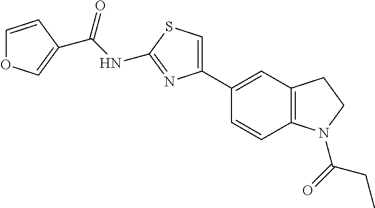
C1=CC(C(NC2=NC(C3=CC4=C(C=C3)N(C(=O)CC)CC4)=CS2)=O)=CO1
